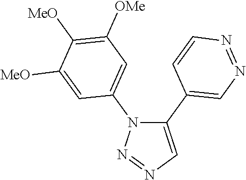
C1(C2=CN=NC=C2)=CN=NN1C1=CC([OMe])=C([MeO])C([MeO])=C1
